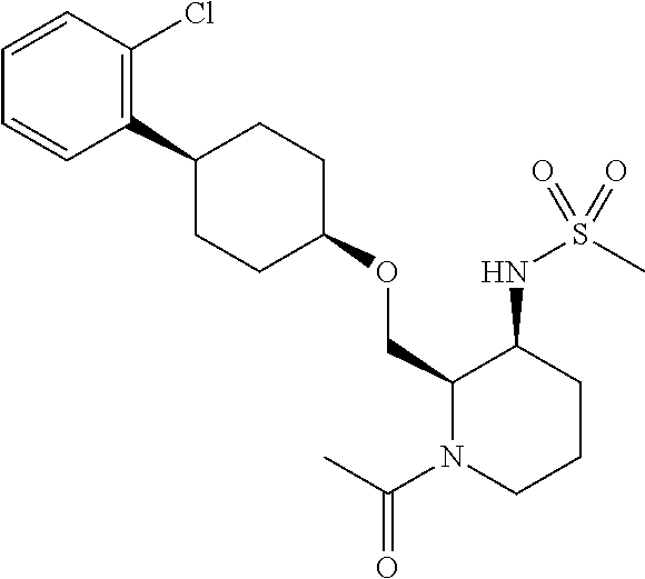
C1=CC(Cl)=C(C2CCC(OCC3N(C(C)=O)CCCC3NS(C)(=O)=O)CC2)C=C1
